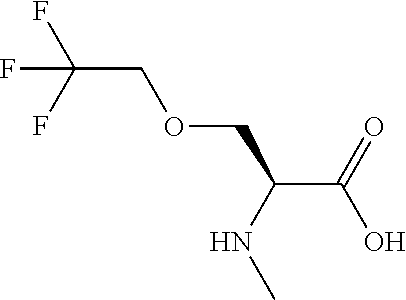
C(C(NC)COCC(F)(F)F)(O)=O
